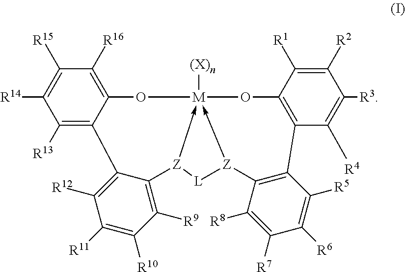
C1([R15])=C([R14])C([R13])=C2C(=C1[R16])O[M]13([(X)n])-[Z](C4=C([R9])C([R10])=C([R11])C([R12])=C24)[L][Z]->1C1=C(C2=C(C([R1])=C([R2])C([R3])=C2[R4])O3)C([R5])=C([R6])C([R7])=C1[R8]
